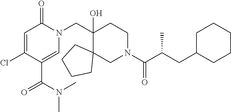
C1(Cl)=CC(=O)N(CC2(O)C3(CN(C(C(CC4CCCCC4)C)=O)CC2)CCCC3)C=C1C(=O)N(C)C
